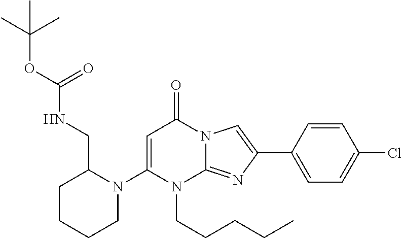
O(C(=O)NCC1CCCCN1C1=CC(=O)N2C(=NC(C3=CC=C(Cl)C=C3)=C2)N1CCCCC)C(C)(C)C
